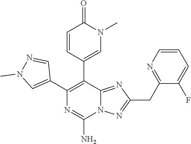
C1(C2=C(C3=CN(C)C(=O)C=C3)C3=NC(CC4=NC=CC=C4F)=NN3C(N)=N2)=CN(C)N=C1
